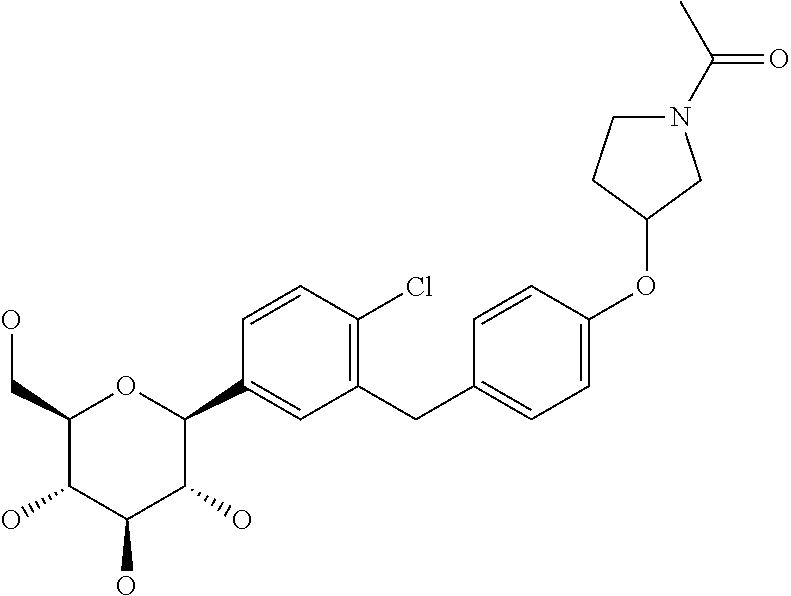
C1(CO)C(O)C(O)C(O)C(C2=CC(CC3=CC=C(OC4CN(C(=O)C)CC4)C=C3)=C(Cl)C=C2)O1
